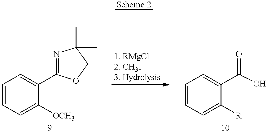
C1=CC=C([OCH3])C(C2=NC(C)(C)CO2)=C1.C1=CC=C([R])C(C(O)=O)=C1
